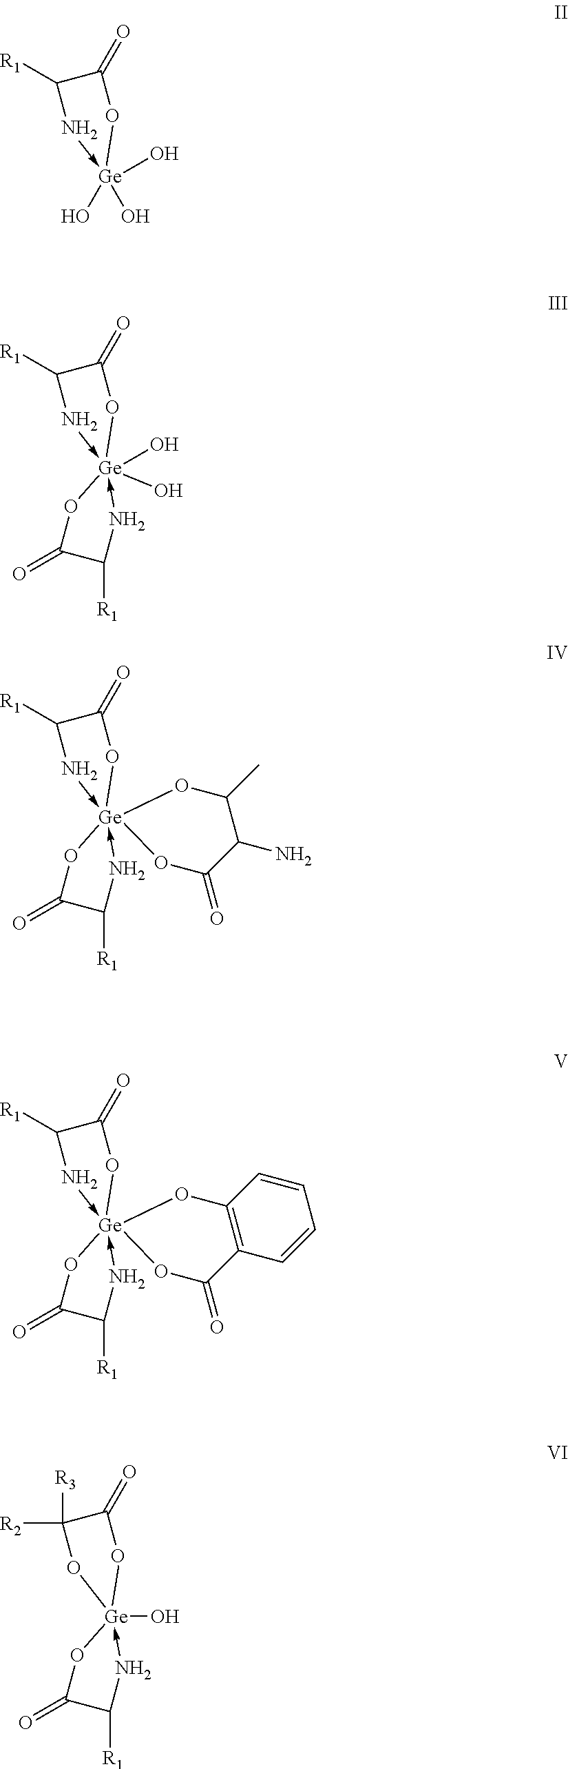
C1(=O)C([R1])N->[Ge](O)(O)(O)O1.C1(=O)C([R1])N->[Ge]2(O)(O)(-NC([R1])C(=O)O2)O1.C1(=O)C([R1])N->[Ge]23(-NC([R1])C(=O)O2)(O1)OC(C)C(N)C(=O)O3.C1(=O)C([R1])N->[Ge]23(-NC([R1])C(=O)O2)(O1)OC1=C(C(=O)O3)C=CC=C1.C1(=O)C([R2])([R3])O[Ge]2(O)(-NC([R1])C(=O)O2)O1
